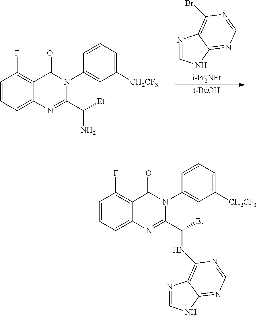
[t-BuOH].C1=CC=C2C(=C1F)C(=O)N(C1=CC([CH2CF3])=CC=C1)C(C([Et])N)=N2.N1=CNC2=NC=NC(Br)=C12.[i-Pr2NEt].C1=CC=C2C(=C1F)C(=O)N(C1=CC([CH2CF3])=CC=C1)C(C([Et])NC1=C3N=CNC3=NC=N1)=N2
